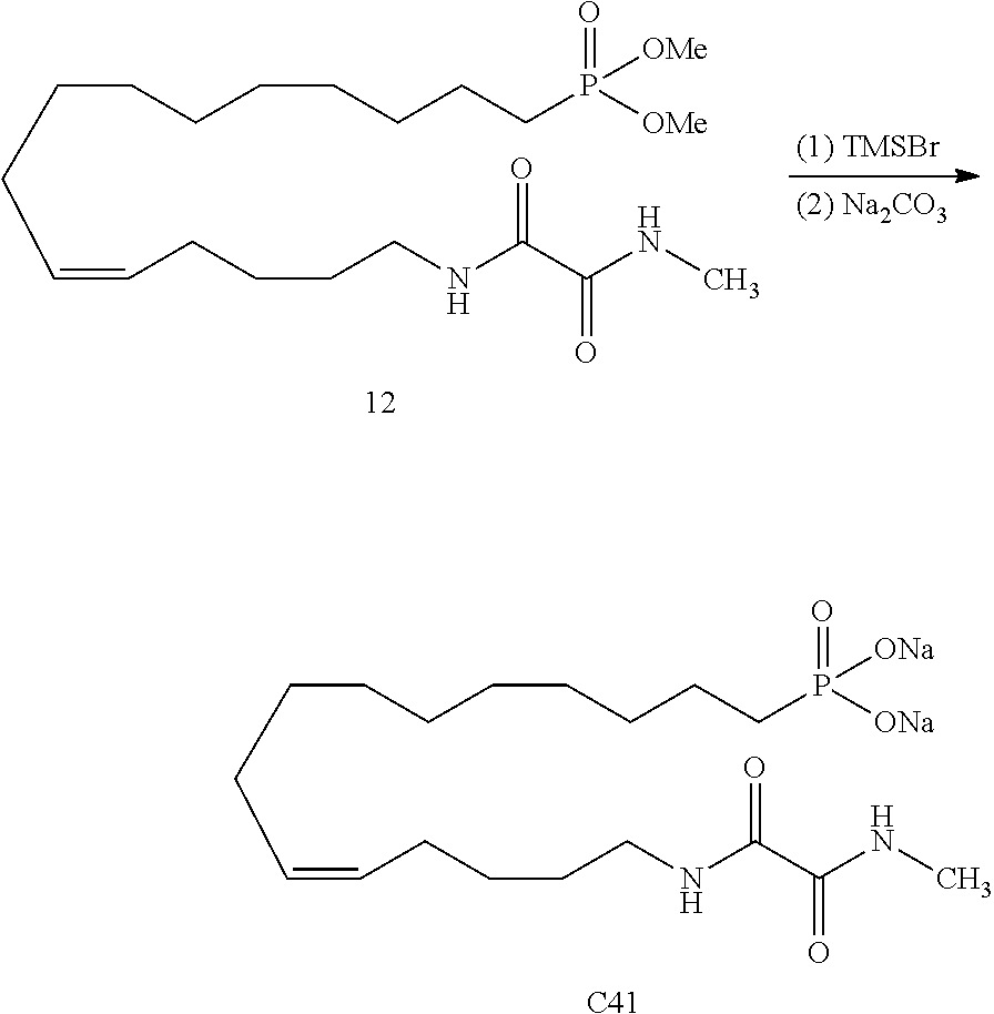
C(CCCCCCCP([OMe])(=O)[OMe])CC=CCCCCNC(C(NC)=O)=O.C(CCCCCCCP([ONa])(=O)[ONa])CC=CCCCCNC(C(NC)=O)=O.[C41]
